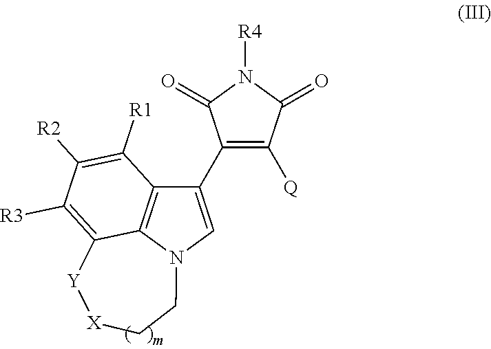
C1(C2=C([Q])C(=O)N([R4])C2=O)=CN2C3=C1C([R1])=C([R2])C([R3])=C3[Y][X]CC2
